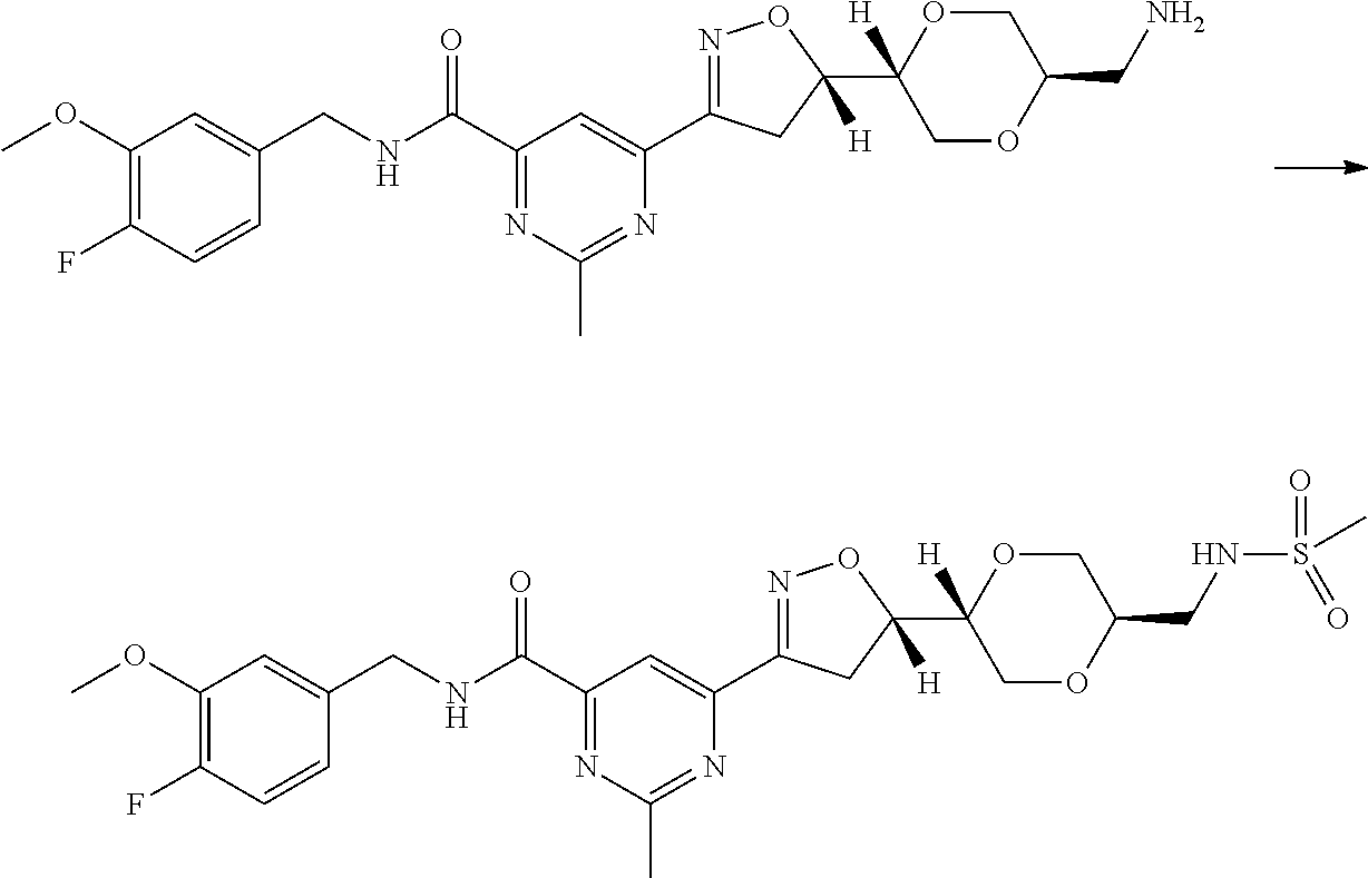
C1(OC)=C(F)C=CC(CNC(C2=NC(C)=NC(C3=NOC(C4([H])OCC(CNS(=O)(=O)C)OC4)([H])C3)=C2)=O)=C1.C1(OC)=C(F)C=CC(CNC(C2=NC(C)=NC(C3=NOC(C4([H])OCC(CN)OC4)([H])C3)=C2)=O)=C1
